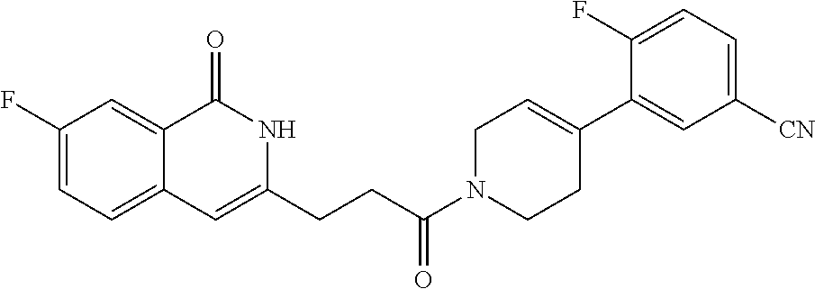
C1(F)=CC=C2C(=C1)C(=O)NC(CCC(N1CCC(C3=CC([CN])=CC=C3F)=CC1)=O)=C2
